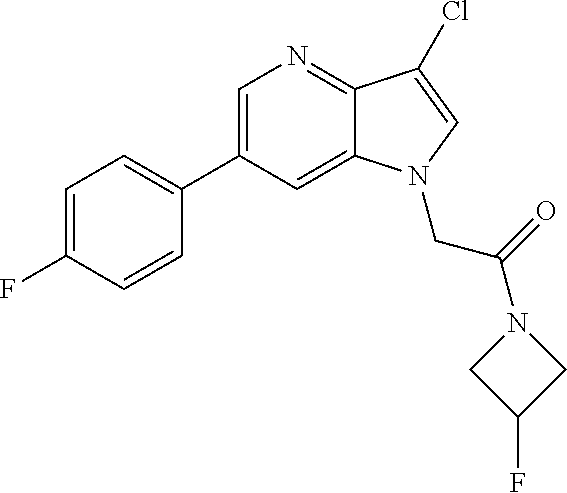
C1=C(C2=CC=C(F)C=C2)C=C2C(=N1)C(Cl)=CN2CC(N1CC(F)C1)=O
